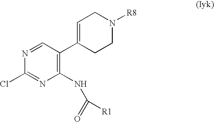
C1=C(C2=C(NC(=O)[R1])N=C(Cl)N=C2)CCN([R8])C1
